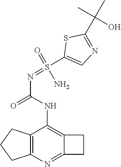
N(C(=O)NC1=C2C(=NC3=C1CCC3)CC2)=S(C1=CN=C(C(C)(C)O)S1)(=O)N
